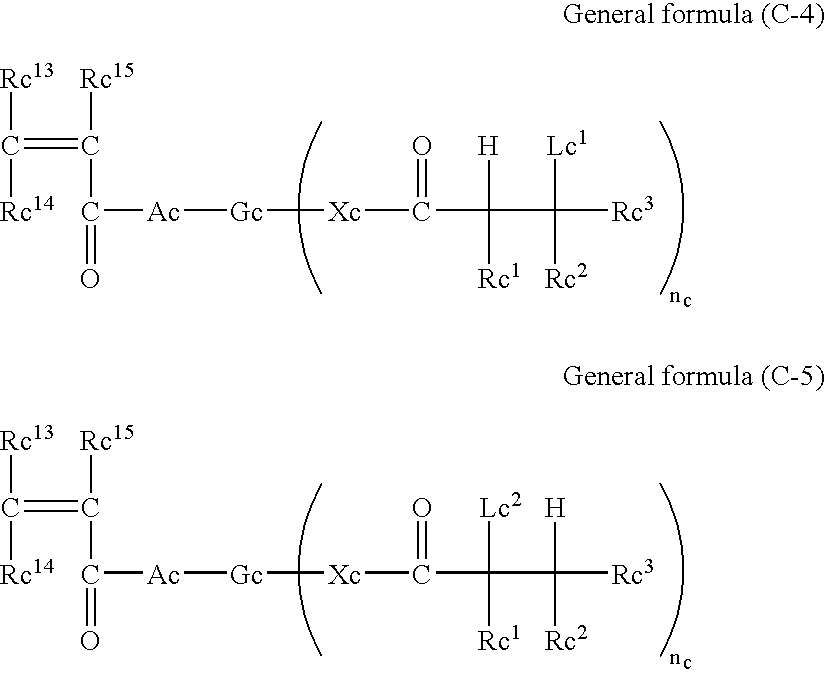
C(=C([Rc15])C([Ac][Gc][Xc]C(=O)C([H])([Rc1])C([Lc1])([Rc2])[Rc3])=O)([Rc13])[Rc14].C(=C([Rc15])C([Ac][Gc][Xc]C(=O)C([Lc2])([Rc1])C([H])([Rc2])[Rc3])=O)([Rc13])[Rc14]
